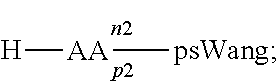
[H][AA][psWang]
